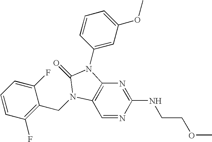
C1=NC(NCCOC)=NC2=C1N(CC1=C(F)C=CC=C1F)C(=O)N2C1=CC(OC)=CC=C1
